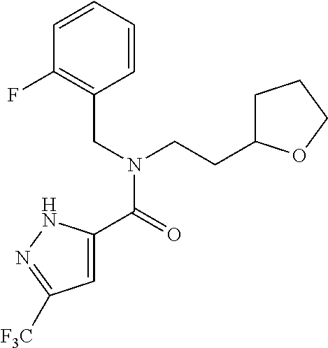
C1=C(C(=O)N(CC2=C(F)C=CC=C2)CCC2CCCO2)NN=C1[F3C]
